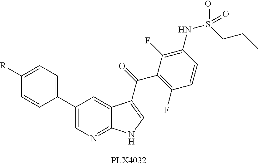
C1(C2=CC=C([R])C=C2)=CN=C2C(=C1)C(C(=O)C1=C(F)C=CC(NS(CCC)(=O)=O)=C1F)=CN2
